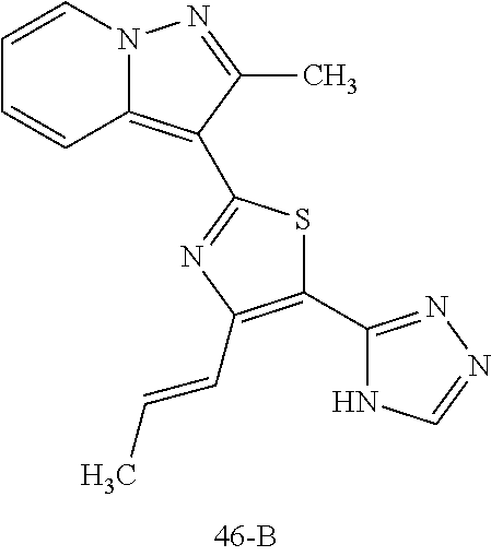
C1=CC2=C(C3=NC(C=CC)=C(C4=NN=CN4)S3)C(C)=NN2C=C1
